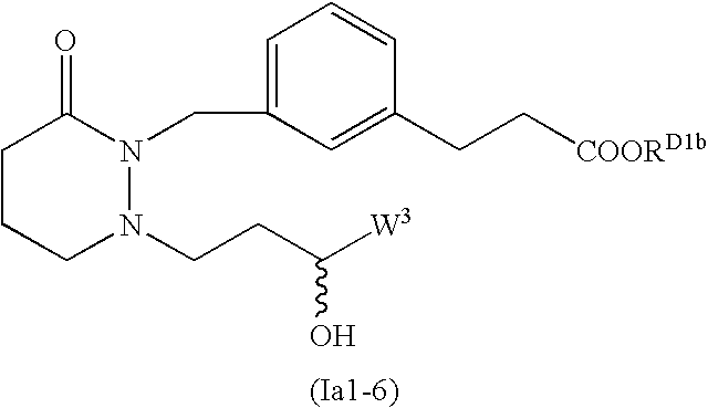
C1CCN(CCC([W3])O)N(CC2=CC=CC(CC[COORD1b])=C2)C1=O
